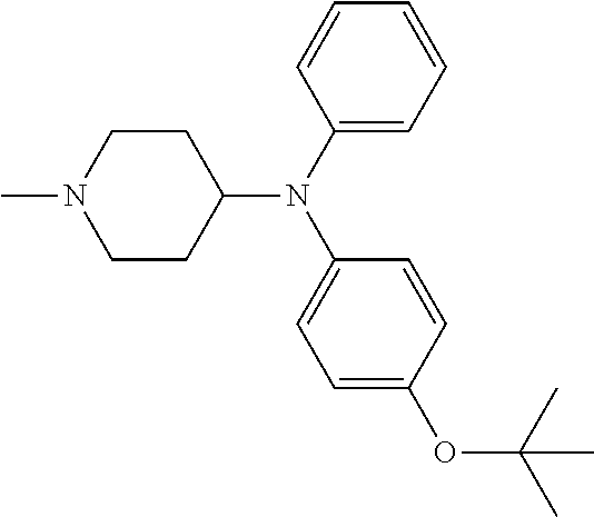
CN1CCC(N(C2=CC=CC=C2)C2=CC=C(OC(C)(C)C)C=C2)CC1
